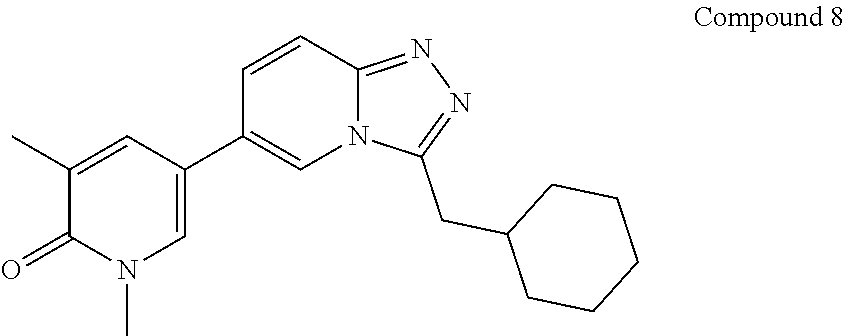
C1(C2=CN(C)C(=O)C(C)=C2)=CN2C(=NN=C2CC2CCCCC2)C=C1
